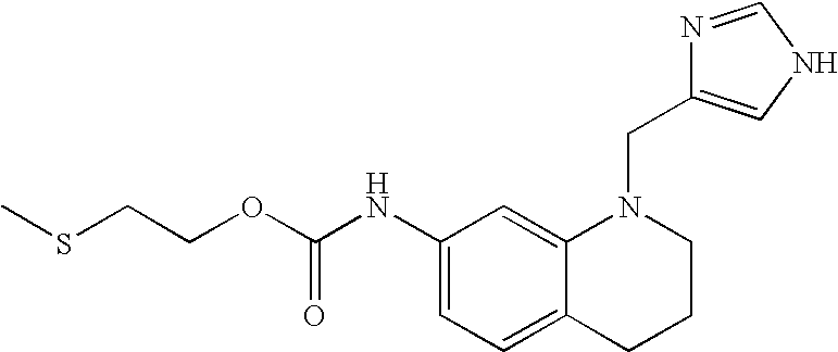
C1(NC(OCCSC)=O)=CC=C2C(=C1)N(CC1=CNC=N1)CCC2
